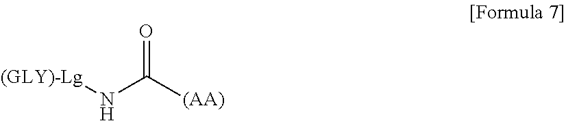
[(GLY)-Lg]NC([(AA)])=O
